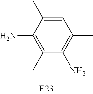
C1=C(C)C(N)=C(C)C(N)=C1C
